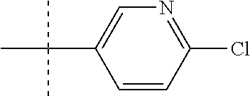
N1=C(Cl)C=CC(C(C)(C)C)=C1
